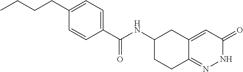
C1(CCCC)=CC=C(C(NC2CCC3=NNC(=O)C=C3C2)=O)C=C1
